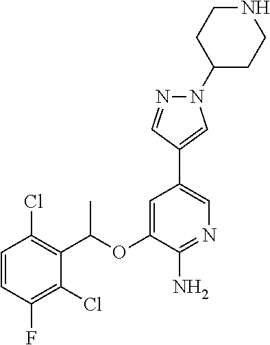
C1=CC(F)=C(Cl)C(C(OC2=CC(C3=CN(C4CCNCC4)N=C3)=CN=C2N)C)=C1Cl
